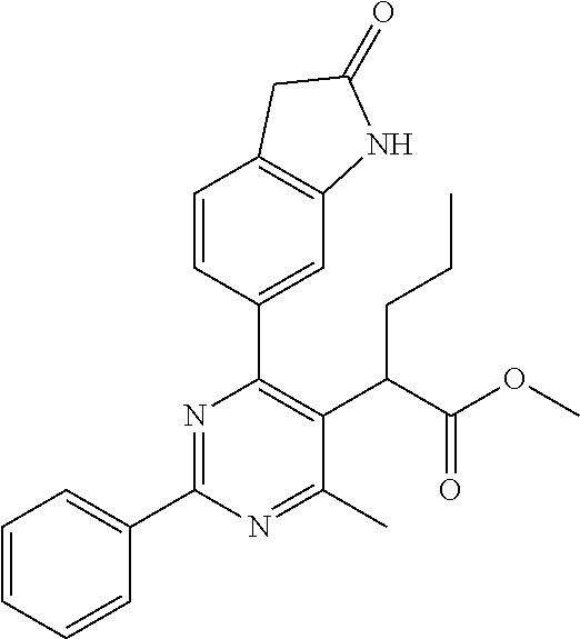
C1=CC=CC(C2=NC(C3=CC4=C(C=C3)CC(=O)N4)=C(C(C(OC)=O)CCC)C(C)=N2)=C1
